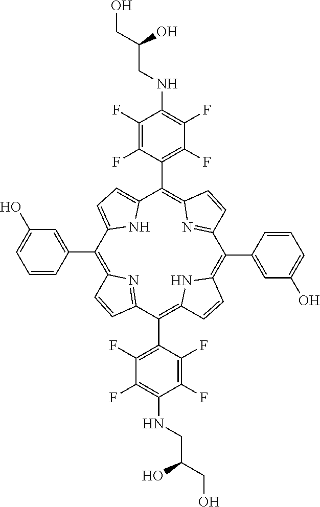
C1(C2=C3N=C(C(C4=C(F)C(F)=C(NCC(CO)O)C(F)=C4F)=C4NC(=C(C5=CC(O)=CC=C5)C5=NC(=C(C6=C(F)C(F)=C(NCC(CO)O)C(F)=C6F)C6=CC=C2N6)C=C5)C=C4)C=C3)=CC(O)=CC=C1
